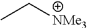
CC[NMe3]
